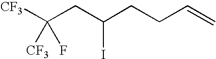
[CF3]C(CC(CCC=C)I)([CF3])F
